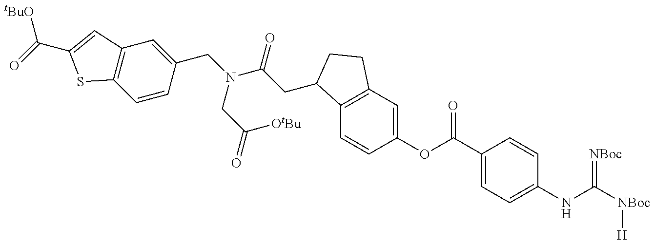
C1=CC(CN(CC([OtBu])=O)C(=O)CC2C3=C(C=C(OC(=O)C4=CC=C(NC([NBoc][H])=[NBoc])C=C4)C=C3)CC2)=CC2=C1SC(C([tBuO])=O)=C2
